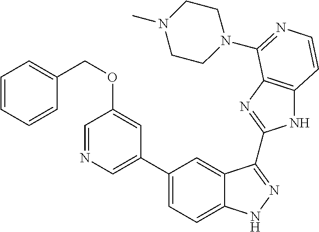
C1(C2=CN=CC(OCC3=CC=CC=C3)=C2)=CC=C2C(=C1)C(C1=NC3=C(N1)C=CN=C3N1CCN(C)CC1)=NN2
